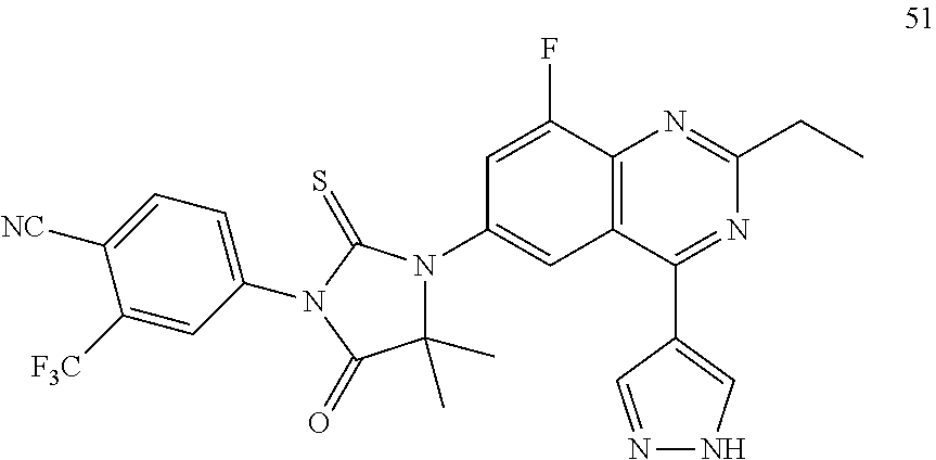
C1=C(F)C2=C(C=C1N1C(C)(C)C(=O)N(C3=CC=C([NC])C([F3C])=C3)C1=S)C(C1=CNN=C1)=NC(CC)=N2
